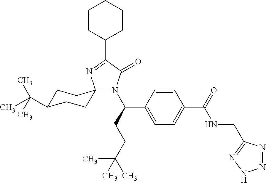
C1C(C(C)(C)C)CCC2(C1)N(C(CCC(C)(C)C)C1=CC=C(C(=O)NCC3=NNN=N3)C=C1)C(=O)C(C1CCCCC1)=N2
